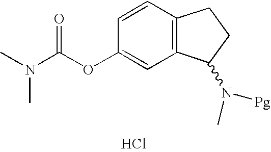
Cl.C1(OC(N(C)C)=O)=CC2=C(C=C1)CCC2N(C)[Pg]
